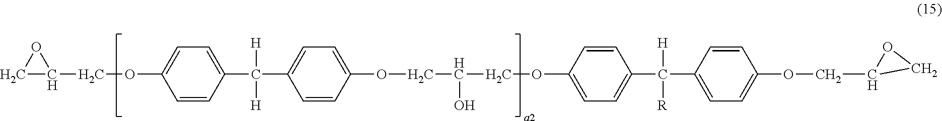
C1C(COC2=CC=C(C([H])([H])C3=CC=C(OCC(O)COC4=CC=C(C([R])([H])C5=CC=C(OCC6OC6)C=C5)C=C4)C=C3)C=C2)O1
